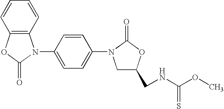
C12=C(OC(=O)N1C1=CC=C(N3CC(CNC(OC)=S)OC3=O)C=C1)C=CC=C2
